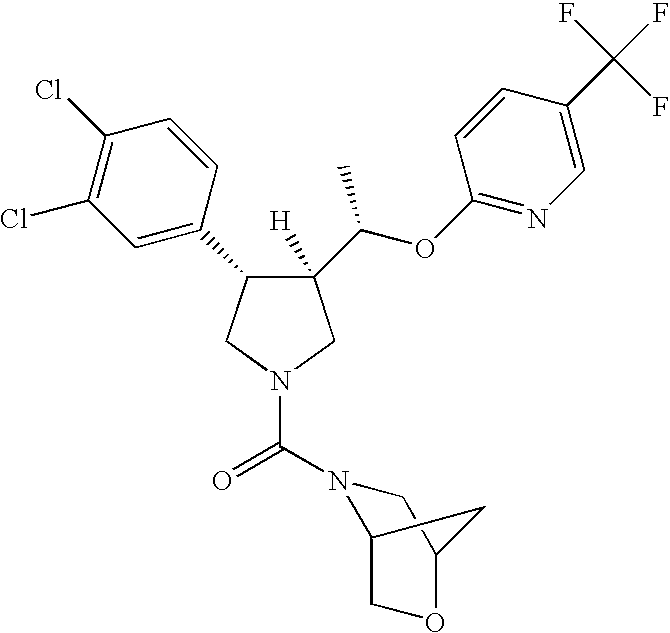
C1(C(OC2=NC=C(C(F)(F)F)C=C2)C)([H])C(C2=CC(Cl)=C(Cl)C=C2)CN(C(=O)N2C3COC(C2)C3)C1
